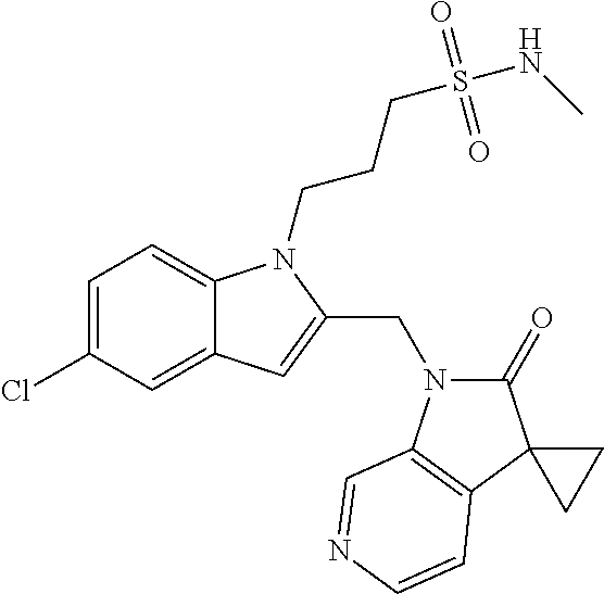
C1=C(Cl)C=C2C(=C1)N(CCCS(NC)(=O)=O)C(CN1C(=O)C3(C4=C1C=NC=C4)CC3)=C2
